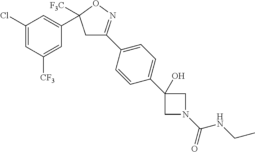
C1C(C2=CC=C(C3(O)CN(C(=O)NCC)C3)C=C2)=NOC1(C1=CC(Cl)=CC([CF3])=C1)[F3C]
